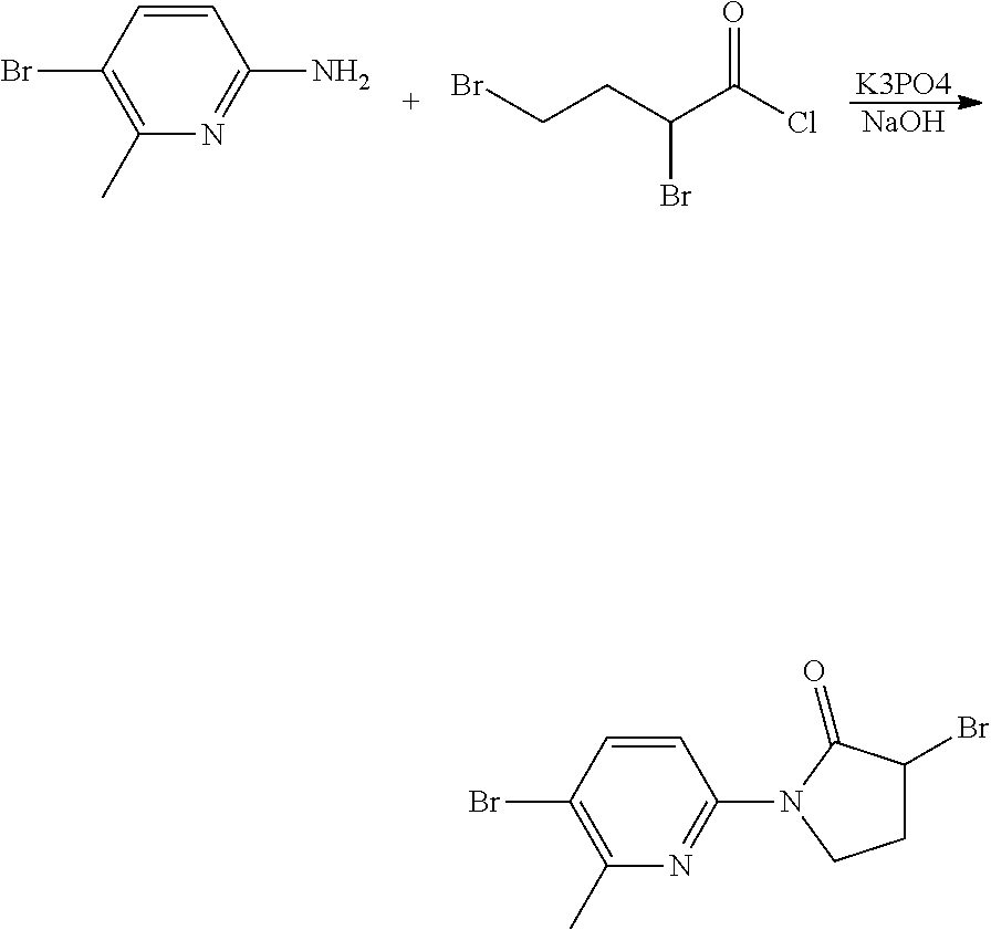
[K3PO4].[NaOH].C1=CC(Br)=C(C)N=C1N.BrCCC(C(Cl)=O)Br.C1=CC(Br)=C(C)N=C1N1CCC(Br)C1=O
